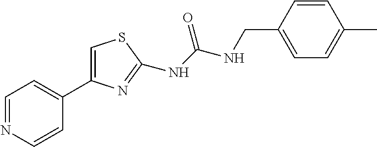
C1=NC=CC(C2=CSC(NC(NCC3=CC=C(C)C=C3)=O)=N2)=C1
